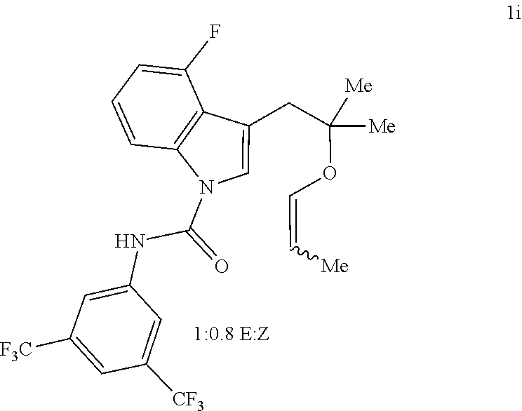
C(=COC(CC1=CN(C(NC2=CC([F3C])=CC([CF3])=C2)=O)C2=C1C(F)=CC=C2)([Me])[Me])[Me]
